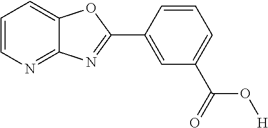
C1=CN=C2C(=C1)OC(C1=CC(C(=O)O[H])=CC=C1)=N2
